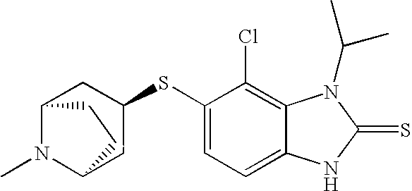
C12N(C)C(CC(SC3=CC=C4C(=C3Cl)N(C(C)C)C(=S)N4)C1)CC2
